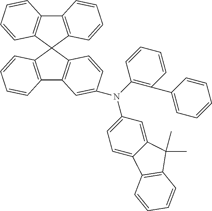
C12=C(C3=C(C=CC=C3)C13C1=C(C4=C3C=CC(N(C3=C(C5=CC=CC=C5)C=CC=C3)C3=CC=C5C(=C3)C(C)(C)C3=C5C=CC=C3)=C4)C=CC=C1)C=CC=C2
